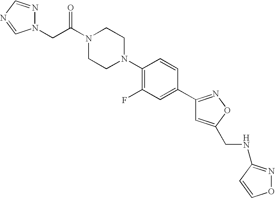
O=C(N1CCN(C2=C(F)C=C(C3=NOC(CNC4=NOC=C4)=C3)C=C2)CC1)CN1N=CN=C1
